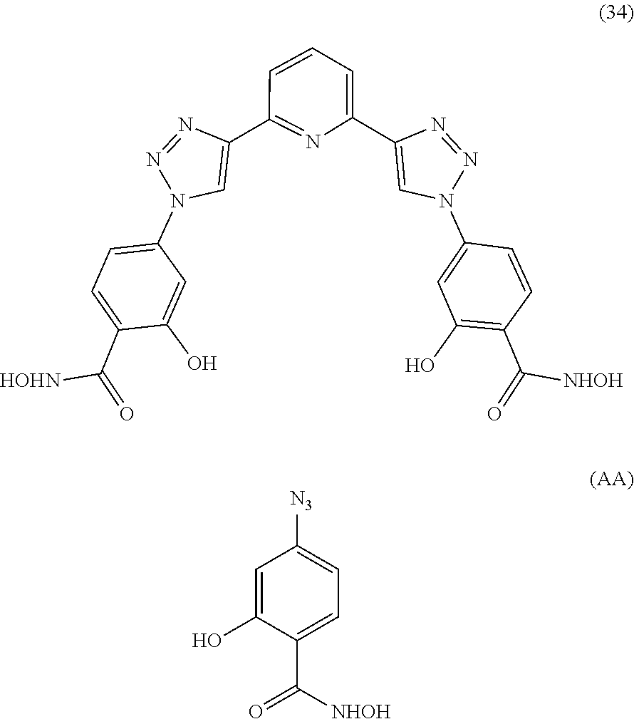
N1(C2=CC(O)=C(C(=O)[NHOH])C=C2)C=C(C2=CC=CC(C3=CN(C4=CC=C(C(=O)[HOHN])C(O)=C4)N=N3)=N2)N=N1.C1=C(O)C(C([NHOH])=O)=CC=C1[N3]
